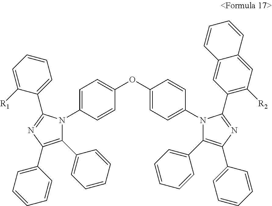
C1=C(N2C(C3=CC=CC=C3)=C(C3=CC=CC=C3)N=C2C2=CC=CC=C2[R1])C=CC(OC2=CC=C(N3C(C4=CC=CC=C4)=C(C4=CC=CC=C4)N=C3C3=C([R2])C=C4C(=C3)C=CC=C4)C=C2)=C1
